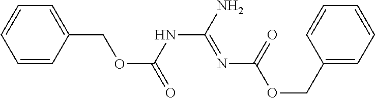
C1=CC(COC(NC(N)=NC(OCC2=CC=CC=C2)=O)=O)=CC=C1
